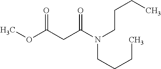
COC(CC(N(CCCC)CCCC)=O)=O
